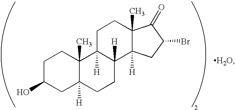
C1C(O)CC2([H])C(C)(C1)C1([H])C([H])(CC2)C2([H])C(C)(CC1)C(=O)C(Br)C2.[H2O]
